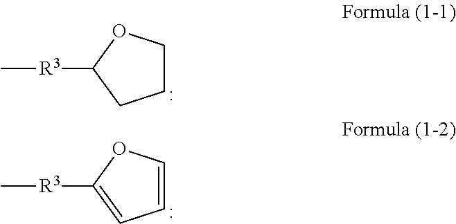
C[R3]C1CCCO1.C[R3]C1=CC=CO1
